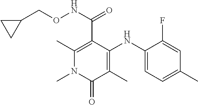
C(C1=C(C)N(C)C(=O)C(C)=C1NC1=CC=C(C)C=C1F)(NOCC1CC1)=O
